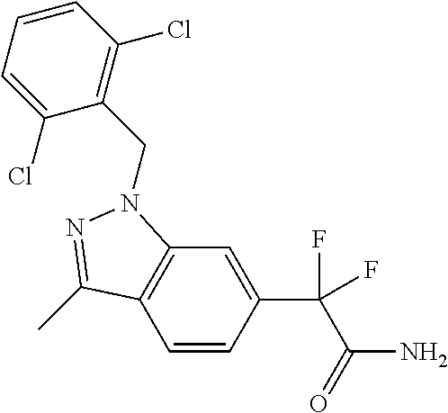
C1=CC(C(F)(C(N)=O)F)=CC2=C1C(C)=NN2CC1=C(Cl)C=CC=C1Cl
